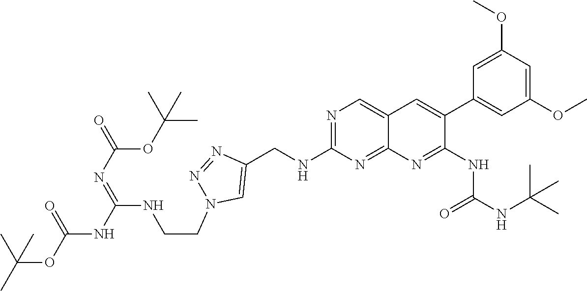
N1=C(NCC2=CN(CCNC(=NC(=O)OC(C)(C)C)NC(OC(C)(C)C)=O)N=N2)N=C2C(=C1)C=C(C1=CC(OC)=CC(OC)=C1)C(NC(=O)NC(C)(C)C)=N2
